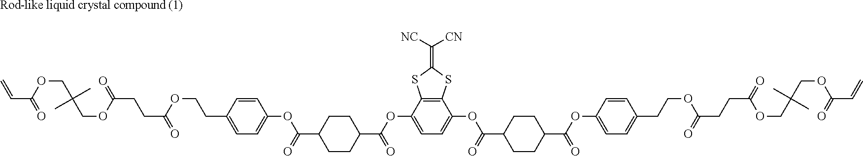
C12=C(C(OC(C3CCC(C(OC4=CC=C(CCOC(CCC(=O)OCC(COC(C=C)=O)(C)C)=O)C=C4)=O)CC3)=O)=CC=C1OC(C1CCC(C(=O)OC3=CC=C(CCOC(CCC(=O)OCC(COC(C=C)=O)(C)C)=O)C=C3)CC1)=O)SC(=C([NC])[CN])S2.[Rod-like liquid crystal compound (1)]
